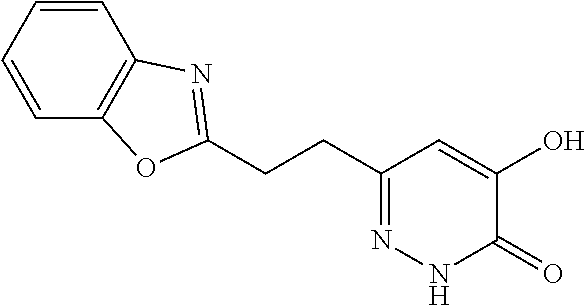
C(CC1=NNC(=O)C(O)=C1)C1=NC2=C(C=CC=C2)O1
